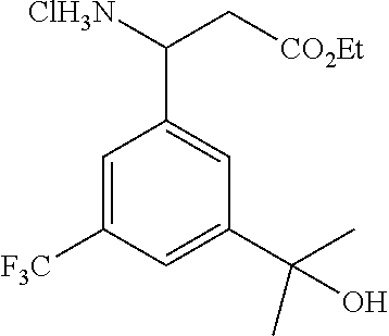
C1=C([F3C])C=C(C(C)(O)C)C=C1C(C[CO2Et])[ClH3N]
